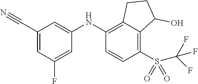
C1(C#N)=CC(F)=CC(NC2=C3C(=C(S(C(F)(F)F)(=O)=O)C=C2)C(O)CC3)=C1
